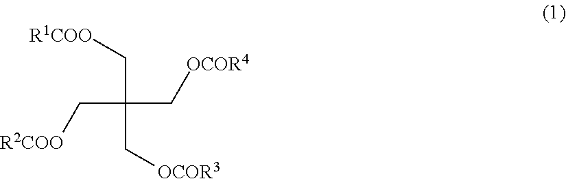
C(C(C[R1COO])(C[OCOR4])C[OCOR3])[R2COO]
